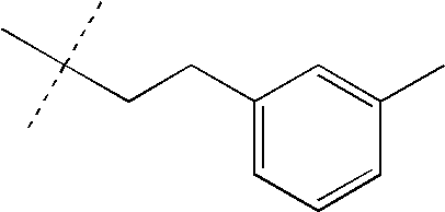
C1(CCC(C)(C)C)=CC=CC(C)=C1
